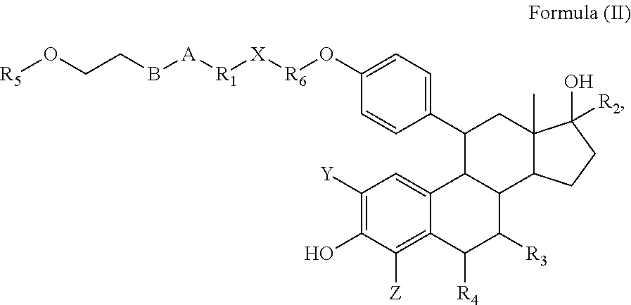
C1([Y])=C(O)C([Z])=C2C(=C1)C1C(C([R3])C2[R4])C2C(C)(CC1C1=CC=C(O[R6][X][R1][A]BCCO[R5])C=C1)C(O)([R2])CC2
